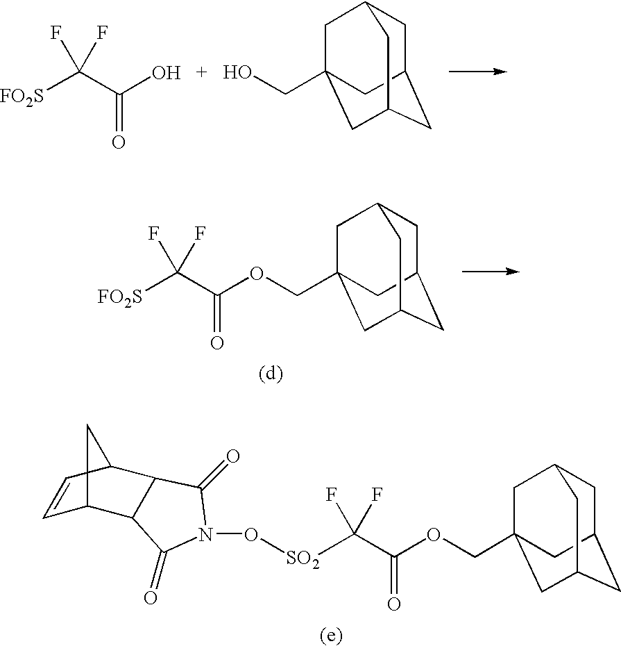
[FO2S]C(C(=O)O)(F)F.C1C2CC3CC(CO)(CC1C3)C2.C1C2CC3CC(COC(=O)C([FO2S])(F)F)(CC1C3)C2.C1C2CC3CC(COC(=O)C([SO2]ON4C(=O)C5C6C=CC(C5C4=O)C6)(F)F)(CC1C3)C2
